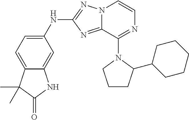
C12=CC(NC3=NN4C(=N3)C(N3C(C5CCCCC5)CCC3)=NC=C4)=CC=C1C(C)(C)C(=O)N2
